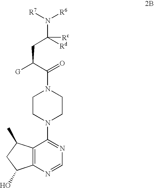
C12=C(N=CN=C1N1CCN(C(=O)C(CC([Rd])(N([R7])[R6])[Rc])[G])CC1)C(O)CC2C
